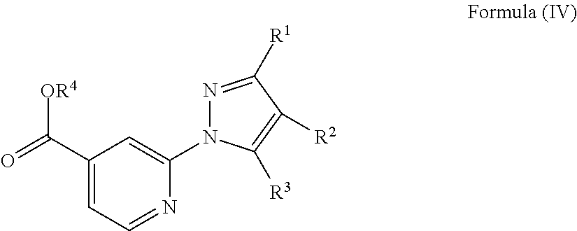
O=C(C1=CC=NC(N2N=C([R1])C([R2])=C2[R3])=C1)[OR4]
